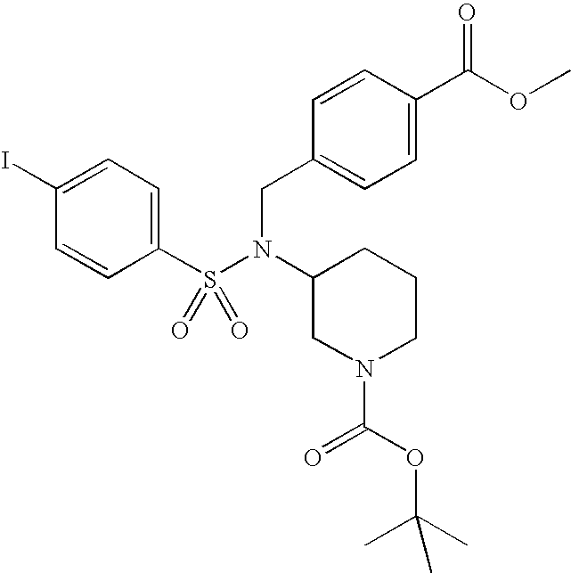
C1(I)=CC=C(S(N(C2CN(C(OC(C)(C)C)=O)CCC2)CC2=CC=C(C(OC)=O)C=C2)(=O)=O)C=C1
